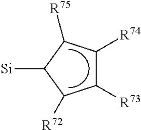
C1([R73])C([R74])C([R75])C([Si])C1[R72]
